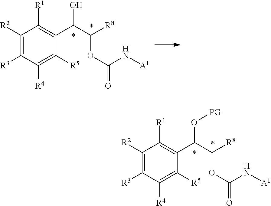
C1([R2])=C([R3])C([R4])=C([R5])C(C(C(OC(N[A1])=O)[R8])O[PG])=C1[R1].C1([R2])=C([R3])C([R4])=C([R5])C(C(C(OC(N[A1])=O)[R8])O)=C1[R1]
